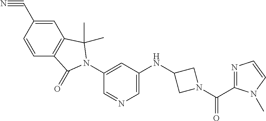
C1=CC(C#N)=CC2=C1C(=O)N(C1=CC(NC3CN(C(C4=NC=CN4C)=O)C3)=CN=C1)C2(C)C
